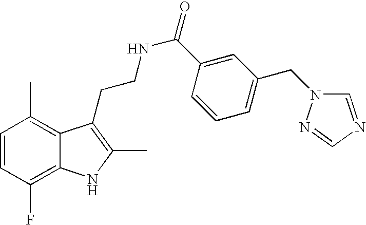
C1=CC(F)=C2C(=C1C)C(CCNC(=O)C1=CC(CN3C=NC=N3)=CC=C1)=C(C)N2
